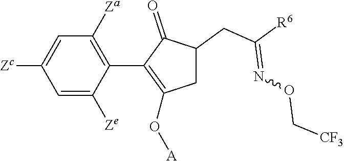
C1=C([Ze])C(C2=C(O[A])CC(CC([R6])=NOC[CF3])C2=O)=C([Za])C=C1[Zc]
